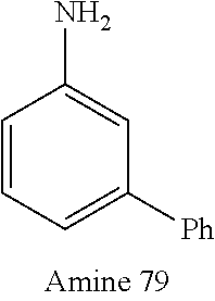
NC1=CC([Ph])=CC=C1
